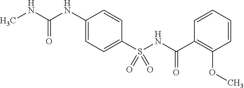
CNC(NC1=CC=C(S(NC(C2=C(OC)C=CC=C2)=O)(=O)=O)C=C1)=O
